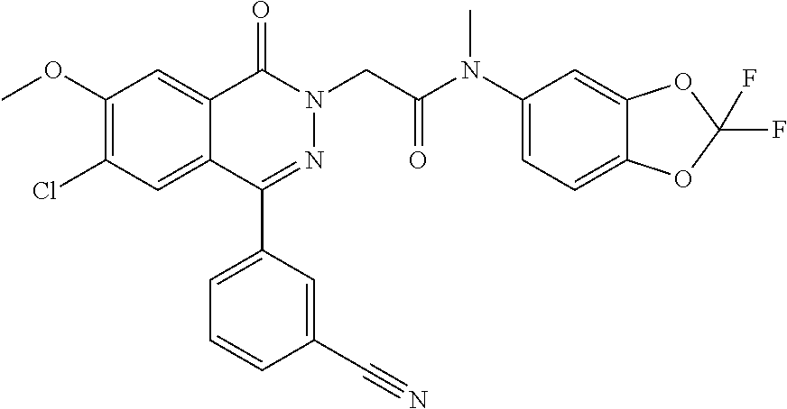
C1(OC)=C(Cl)C=C2C(=C1)C(=O)N(CC(N(C1=CC=C3C(=C1)OC(F)(F)O3)C)=O)N=C2C1=CC=CC(C#N)=C1
